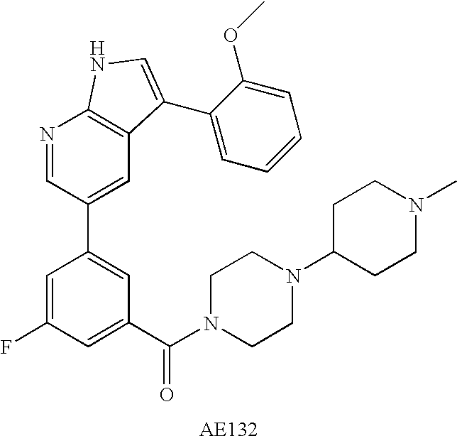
C1(C(N2CCN(C3CCN(C)CC3)CC2)=O)=CC(F)=CC(C2=CC3=C(N=C2)NC=C3C2=CC=CC=C2OC)=C1
